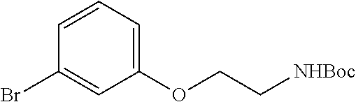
C1(OCC[NHBoc])=CC=CC(Br)=C1
